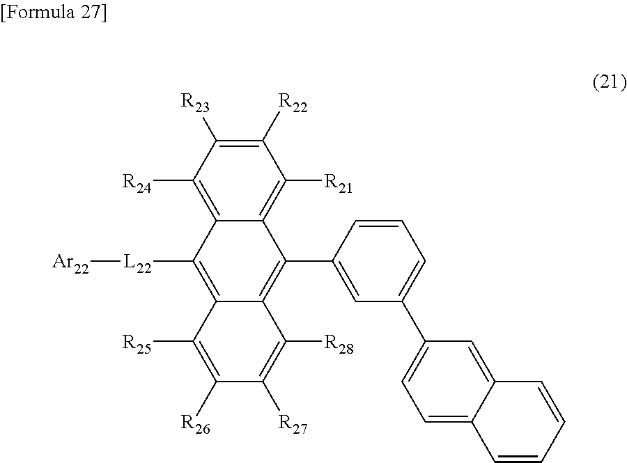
C1([R22])=C([R23])C([R24])=C2C(=C1[R21])C(C1=CC(C3=CC=C4C(=C3)C=CC=C4)=CC=C1)=C1C(=C2[L22][Ar22])C([R25])=C([R26])C([R27])=C1[R28]
